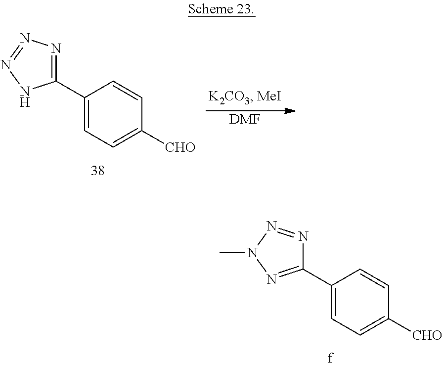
C1(C2=CC=C([CHO])C=C2)=NN=NN1.[DMF].C1(C2=CC=C([CHO])C=C2)=NN(C)N=N1
